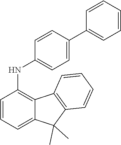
C1=CC=C2C(=C1NC1=CC=C(C3=CC=CC=C3)C=C1)C1=C(C2(C)C)C=CC=C1
